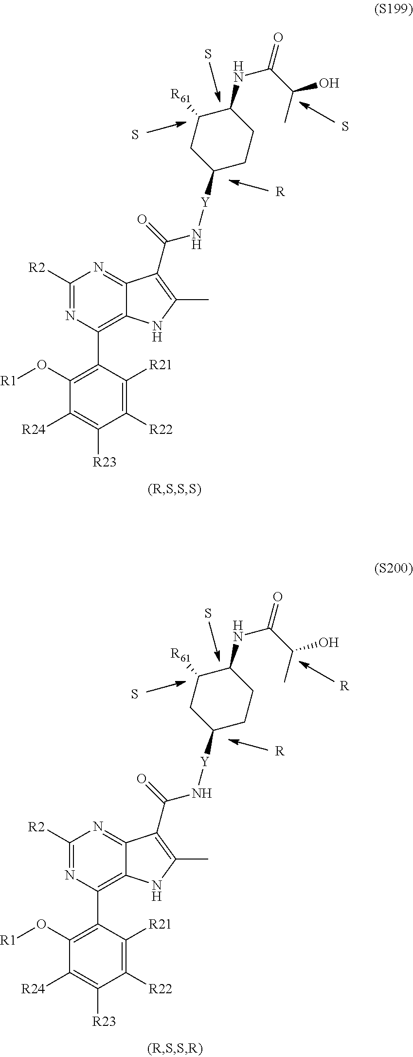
C1([R2])=NC(C2=C(O[R1])C([R24])=C([R23])C([R22])=C2[R21])=C2C(=N1)C(C(=O)N[Y]C1CCC(NC(C(C)O)=O)C([R61])C1)=C(C)N2.S.S.[R].S.C1([R2])=NC(C2=C(O[R1])C([R24])=C([R23])C([R22])=C2[R21])=C2C(=N1)C(C(=O)N[Y]C1CCC(NC(C(C)O)=O)C([R61])C1)=C(C)N2.S.[R].[R].S
